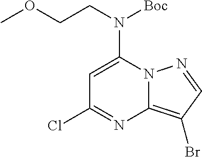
C1=C(N(CCOC)[Boc])N2C(=C(Br)C=N2)N=C1Cl
